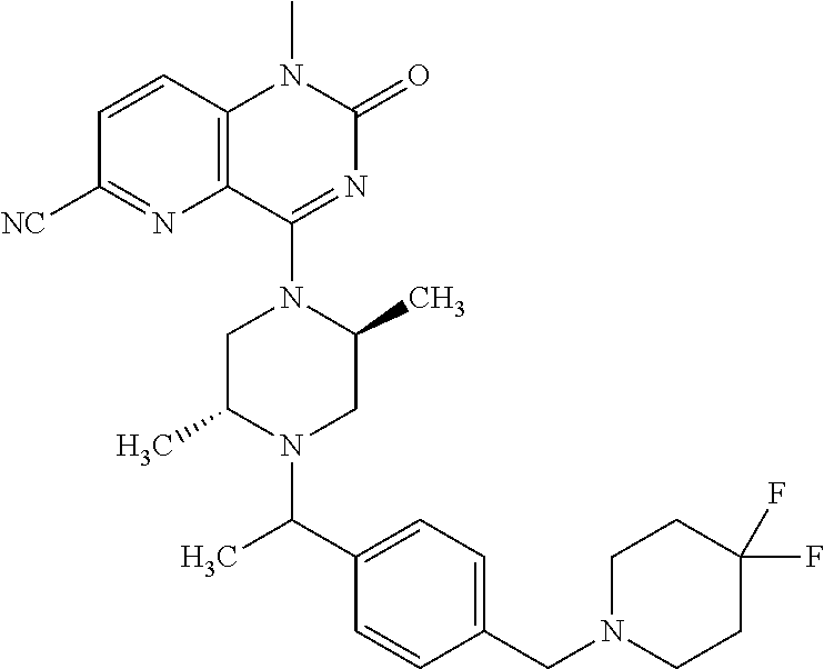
C12=C(C(N3CC(C)N(C(C4=CC=C(CN5CCC(F)(F)CC5)C=C4)C)CC3C)=NC(=O)N1C)N=C([NC])C=C2
